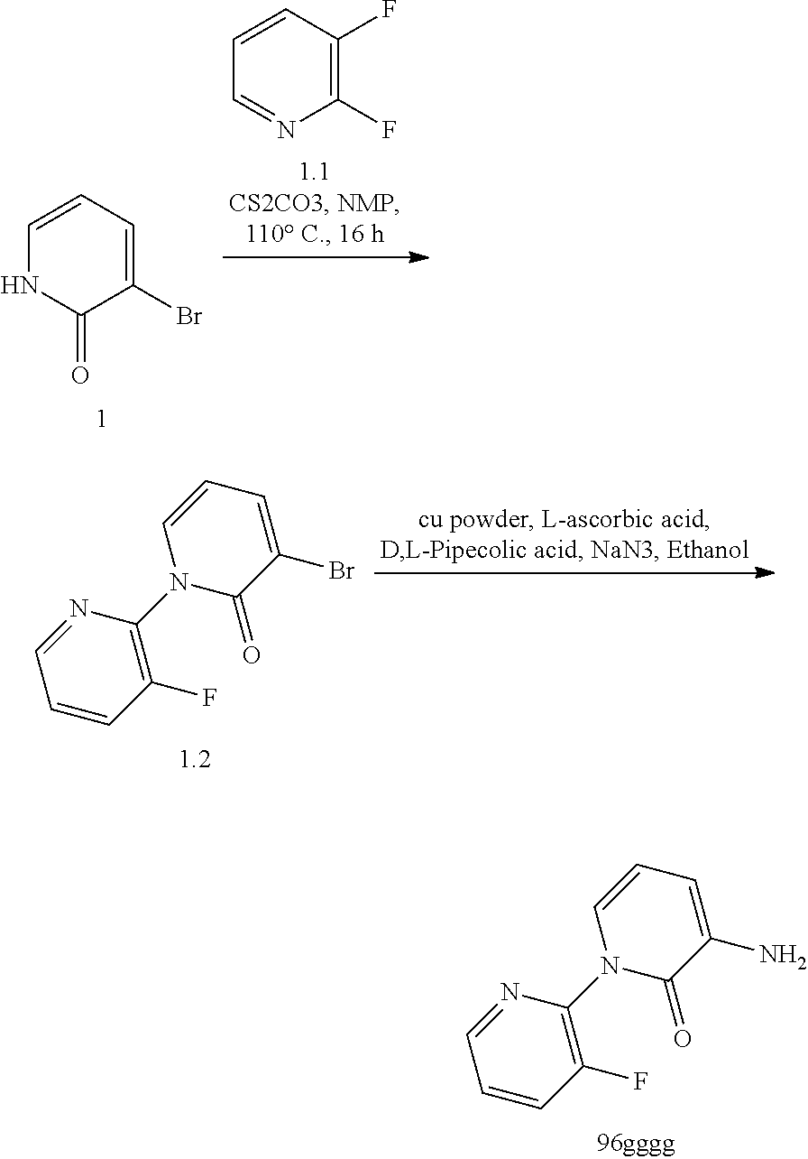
C1=CC=C(Br)C(=O)N1.C1=CC(F)=C(F)N=C1.C1=CC(F)=C(N2C(=O)C(Br)=CC=C2)N=C1.C1=CC(F)=C(N2C(=O)C(N)=CC=C2)N=C1
